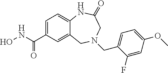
C12=CC(C(NO)=O)=CC=C1NC(=O)CN(CC1=CC=C(OC)C=C1F)C2
